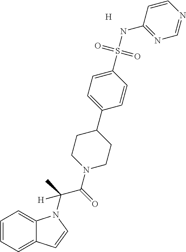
C1=CC=C2C(=C1)N(C(C)(C(=O)N1CCC(C3=CC=C(S(NC4=NC=NC=C4)(=O)=O)C=C3)CC1)[H])C=C2.[H]
